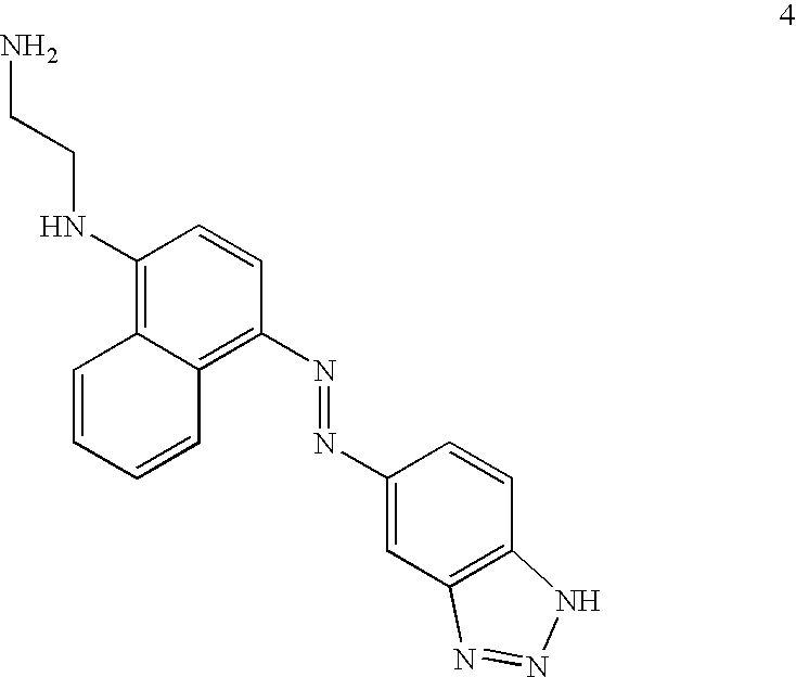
C1(N=NC2=C3C(=C(NCCN)C=C2)C=CC=C3)=CC2=C(C=C1)NN=N2
